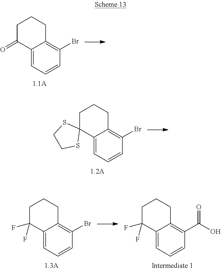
C1C(=O)C2=CC=CC(Br)=C2CC1.C1C2(C3=CC=CC(Br)=C3CC1)SCCS2.C1C(F)(F)C2=CC=CC(Br)=C2CC1.C1C(F)(F)C2=CC=CC(C(=O)O)=C2CC1
